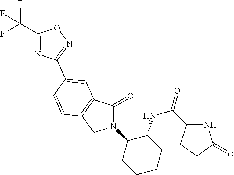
C1(=O)N(C2CCCCC2NC(C2NC(=O)CC2)=O)CC2=C1C=C(C1=NOC(C(F)(F)F)=N1)C=C2
